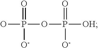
OP(OP([OH])(=O)[O-])(=O)[O-]
